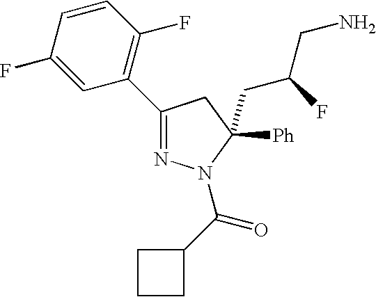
C1(C2=C(F)C=CC(F)=C2)=NN(C(C2CCC2)=O)C([Ph])(CC(CN)F)C1
